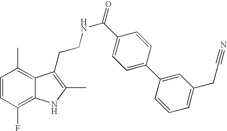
C1=CC(F)=C2C(=C1C)C(CCNC(=O)C1=CC=C(C3=CC(CC#N)=CC=C3)C=C1)=C(C)N2
